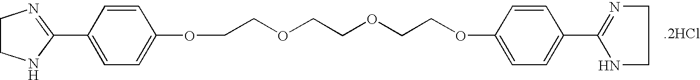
C1(C2=NCCN2)=CC=C(OCCOCCOCCOC2=CC=C(C3=NCCN3)C=C2)C=C1.[.2HCl]
